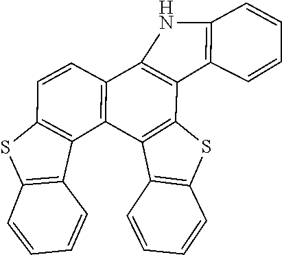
C12=C(C3=C(C4=C1SC1=C4C=CC=C1)C1=C(C=C3)SC3=C1C=CC=C3)NC1=C2C=CC=C1
